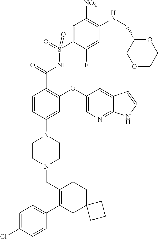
C1=C(Cl)C=CC(C2=C(CN3CCN(C4=CC(OC5=CN=C6C(=C5)C=CN6)=C(C(=O)NS(=O)(=O)C5=CC([NO2])=C(NCC6COCCO6)C=C5F)C=C4)CC3)CCC3(C2)CCC3)=C1
